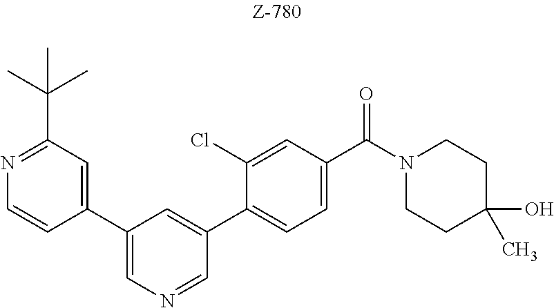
C1(C2=CN=CC(C3=CC=C(C(N4CCC(O)(C)CC4)=O)C=C3Cl)=C2)=CC(C(C)(C)C)=NC=C1
